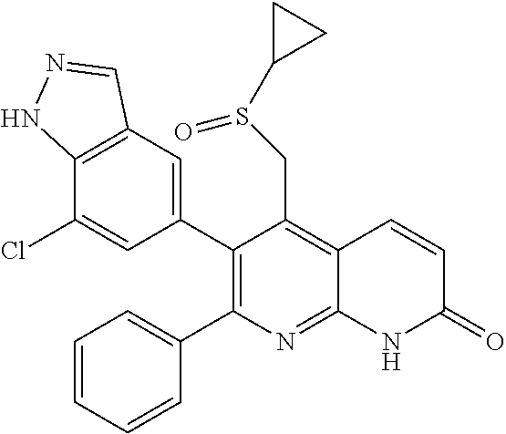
C12=C(C=C(C3=C(C4=CC=CC=C4)N=C4C(=C3CS(=O)C3CC3)C=CC(=O)N4)C=C1Cl)C=NN2
